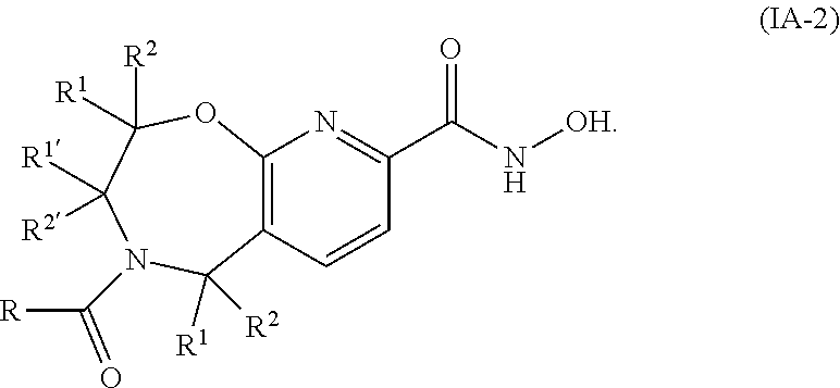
C12=C(C=CC(C(N[OH])=O)=N1)C([R2])([R1])N(C([R])=O)C([R1])([R2])C([R2])([R1])O2
